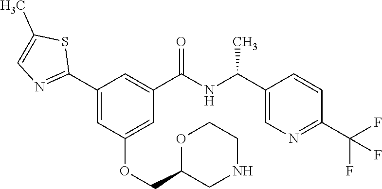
C1(C2=NC=C(C)S2)=CC(OCC2CNCCO2)=CC(C(NC(C2=CN=C(C(F)(F)F)C=C2)C)=O)=C1
